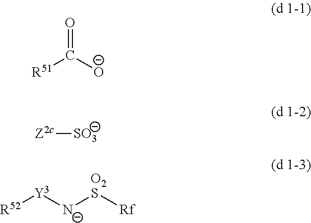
C([R51])([O-])=O.[Z2c][SO3].[R52][Y3][N-][O2S][Rf]
